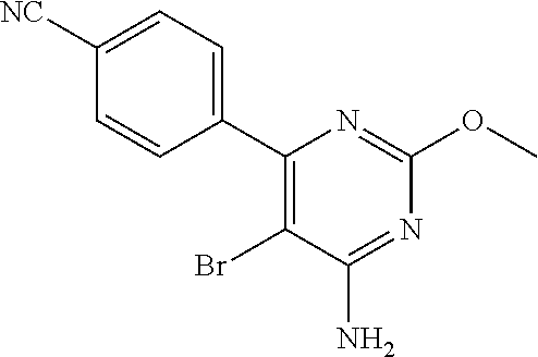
C1([NC])=CC=C(C2=C(Br)C(N)=NC(OC)=N2)C=C1
